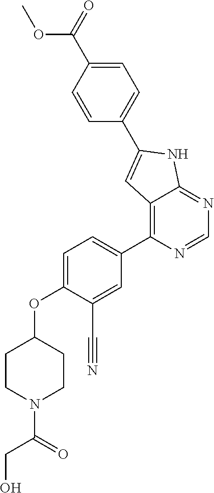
O(C1=CC=C(C2=C3C(=NC=N2)NC(C2=CC=C(C(=O)OC)C=C2)=C3)C=C1C#N)C1CCN(C(CO)=O)CC1
